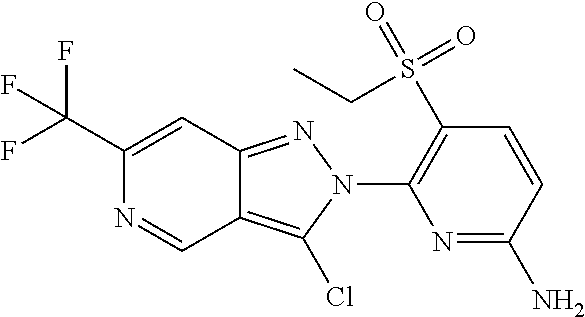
C1(C(F)(F)F)=CC2=NN(C3=C(S(=O)(=O)CC)C=CC(N)=N3)C(Cl)=C2C=N1
